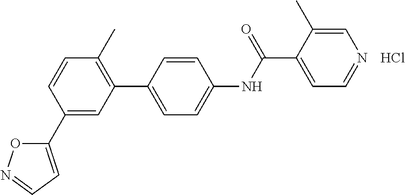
C1(C2=CC(C3=CC=C(NC(C4=CC=NC=C4C)=O)C=C3)=C(C)C=C2)=CC=NO1.Cl
